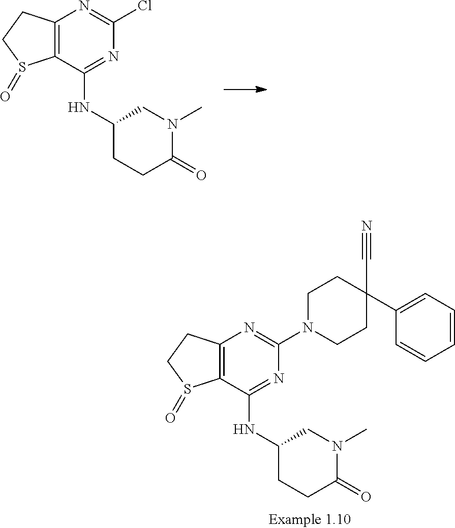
C12=C(C(NC3CCC(=O)N(C)C3)=NC(Cl)=N1)S(=O)CC2.C12=C(C(NC3CCC(=O)N(C)C3)=NC(N3CCC(C#N)(C4=CC=CC=C4)CC3)=N1)S(=O)CC2
